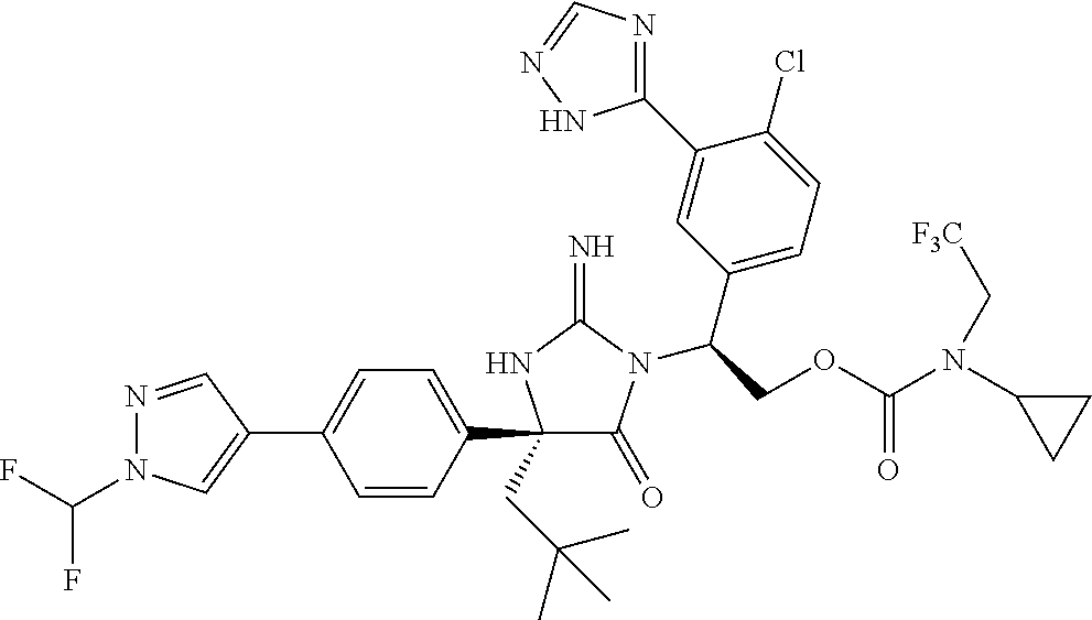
N1=CC(C2=CC=C(C3(CC(C)(C)C)C(=O)N(C(COC(N(C4CC4)C[F3C])=O)C4=CC=C(Cl)C(C5=NC=NN5)=C4)C(=N)N3)C=C2)=CN1C(F)F
